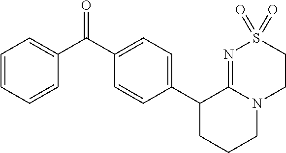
C1(C2CCCN3C2=NS(=O)(=O)CC3)=CC=C(C(C2=CC=CC=C2)=O)C=C1
